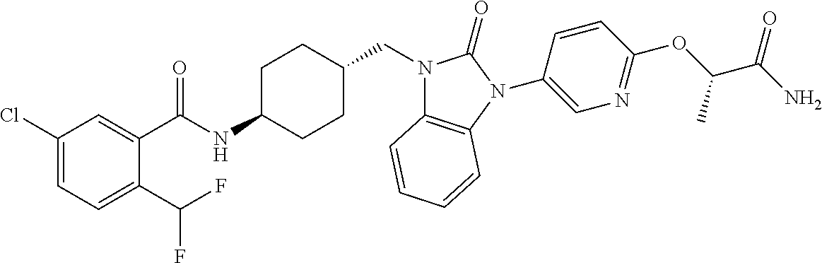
C1(Cl)=CC=C(C(F)F)C(C(NC2CCC(CN3C4=C(N(C5=CN=C(OC(C(N)=O)C)C=C5)C3=O)C=CC=C4)CC2)=O)=C1
